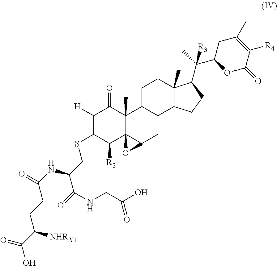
C1([H])C(SCC(C(=O)NCC(O)=O)NC(=O)CCC(C(O)=O)[NHRX1])C([R2])C23C(C)(C1=O)C1C(CC2O3)C2C(C)(CC1)C(C(C1OC(=O)C([R4])=C(C)C1)(C)[R3])CC2
